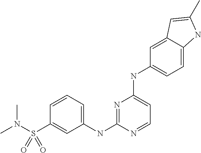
C1=CC=C(NC2=NC(NC3=CC=C4C(=C3)C=C(C)N4)=CC=N2)C=C1S(N(C)C)(=O)=O
